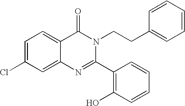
C1=C(Cl)C=C2C(=C1)C(=O)N(CCC1=CC=CC=C1)C(C1=C(O)C=CC=C1)=N2
